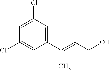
C1=C(Cl)C=C(C(=CCO)C)C=C1Cl
